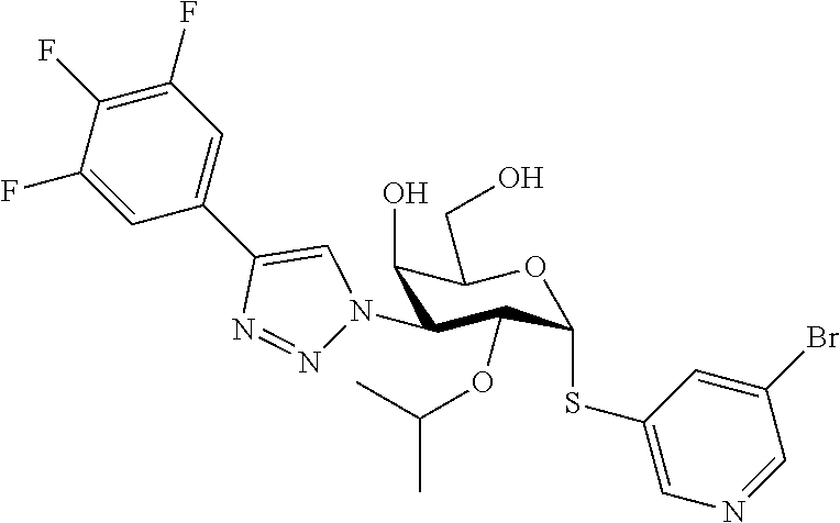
C1=C(F)C(F)=C(F)C=C1C1=CN(C2C(O)C(CO)OC(SC3=CN=CC(Br)=C3)C2OC(C)C)N=N1
